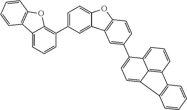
C12=CC=C(C3=C4C(=CC=C3)C3=C(O4)C=CC=C3)C=C1C1=C(O2)C=CC(C2=CC=C3C4=C(C=CC=C24)C2=C3C=CC=C2)=C1
